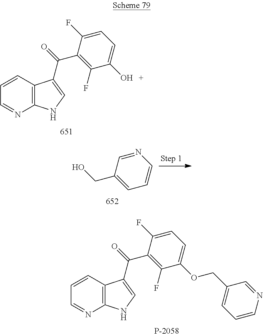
C12=C(C=CC=N1)C(C(C1=C(F)C(O)=CC=C1F)=O)=CN2.N1=CC(CO)=CC=C1.C12=C(C=CC=N1)C(C(C1=C(F)C(OCC3=CC=CN=C3)=CC=C1F)=O)=CN2
